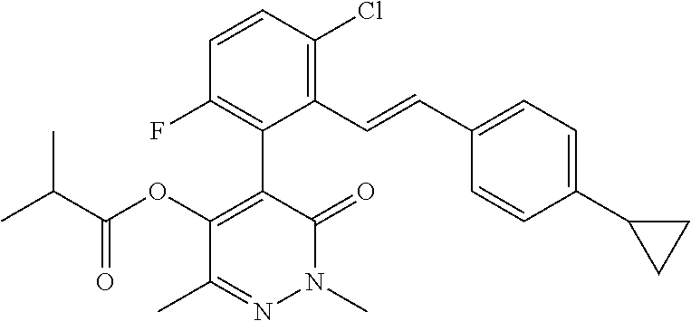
N1(C)N=C(C)C(OC(=O)C(C)C)=C(C2=C(F)C=CC(Cl)=C2C=CC2=CC=C(C3CC3)C=C2)C1=O
